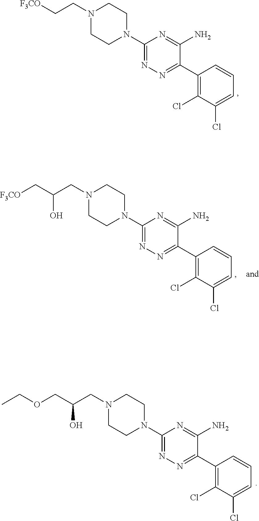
[F3CO]CCN1CCN(C2=NN=C(C3=C(Cl)C(Cl)=CC=C3)C(N)=N2)CC1.C(C(CN1CCN(C2=NN=C(C3=C(Cl)C(Cl)=CC=C3)C(N)=N2)CC1)O)[F3CO].C(C(CN1CCN(C2=NN=C(C3=C(Cl)C(Cl)=CC=C3)C(N)=N2)CC1)O)OCC
